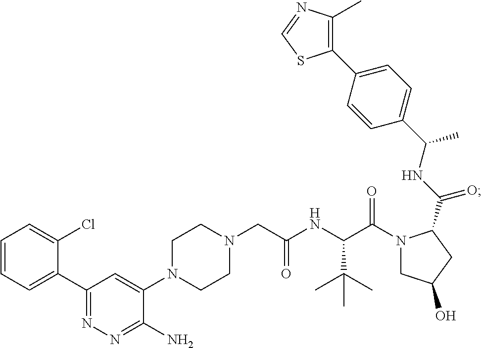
N1(CC(NC(C(N2CC(O)CC2C(NC(C2=CC=C(C3=C(C)N=CS3)C=C2)C)=O)=O)C(C)(C)C)=O)CCN(C2=CC(C3=CC=CC=C3Cl)=NN=C2N)CC1
